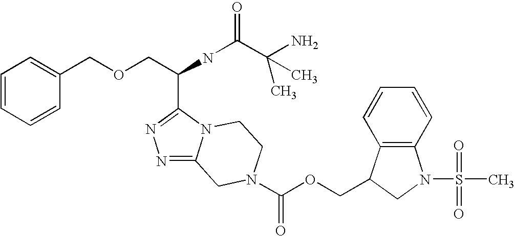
C1=CC=CC(COCC(NC(C(N)(C)C)=O)C2=NN=C3N2CCN(C(OCC2C4=C(N(S(=O)(=O)C)C2)C=CC=C4)=O)C3)=C1
